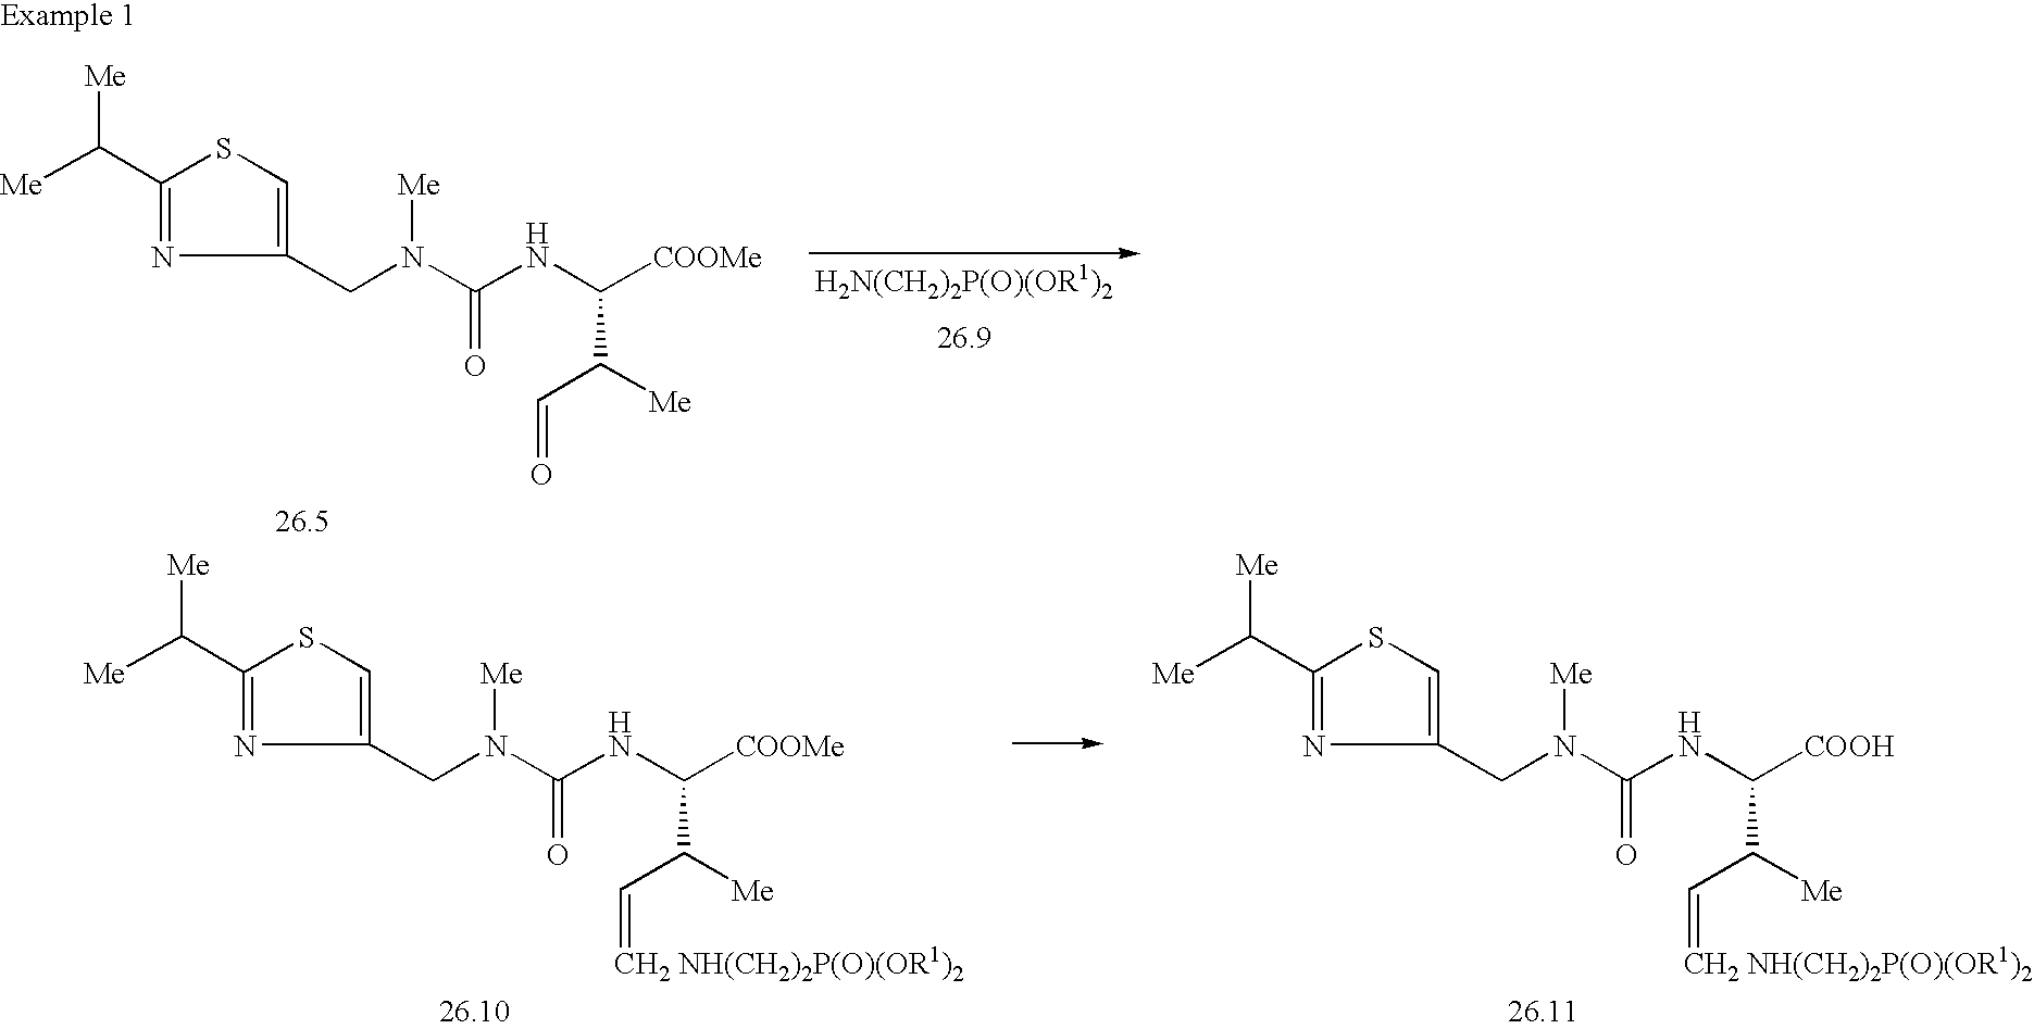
[Me]C([Me])C1=NC(CN([Me])C(=O)NC(C([Me])C=[CH2 NH(CH2)2P(O)(OR1)2])[COOH])=CS1.[Me]C([Me])C1=NC(CN([Me])C(=O)NC(C([Me])C=[CH2 NH(CH2)2P(O)(OR1)2])[COOMe])=CS1.[H2N(CH2)2P(O)(OR1)2].[Me]C([Me])C1=NC(CN([Me])C(=O)NC(C([Me])C=O)[COOMe])=CS1
